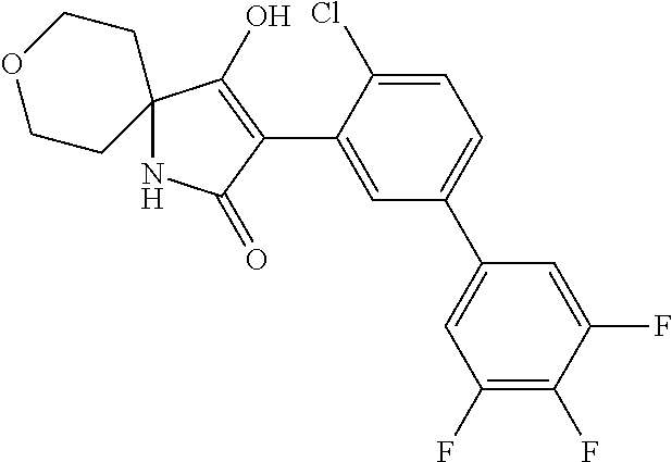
N1C2(C(O)=C(C3=CC(C4=CC(F)=C(F)C(F)=C4)=CC=C3Cl)C1=O)CCOCC2
